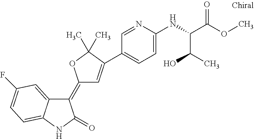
C1(=C2C=C(C3=CC=C(NC(C(OC)=O)C(O)C)N=C3)C(C)(C)O2)C2=CC(F)=CC=C2NC1=O
